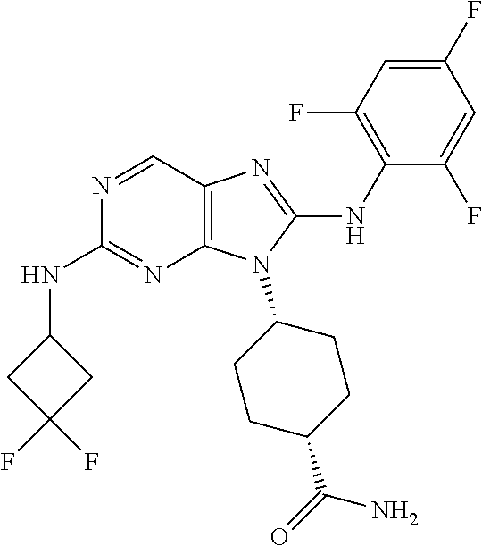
N1=CC2=C(N=C1NC1CC(F)(F)C1)N(C1CCC(C(=O)N)CC1)C(NC1=C(F)C=C(F)C=C1F)=N2
